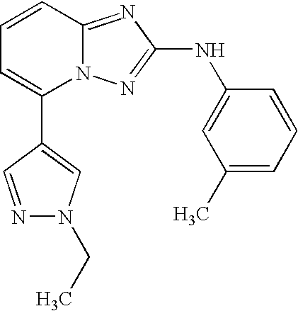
C1=CC2=NC(NC3=CC(C)=CC=C3)=NN2C(C2=CN(CC)N=C2)=C1
